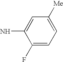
C1(F)=CC=C([Me])C=C1N
